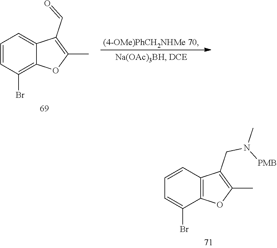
C12=C(C(Br)=CC=C1)OC(C)=C2CN([PMB])C.C12=CC=CC(Br)=C1OC(C)=C2C=O
